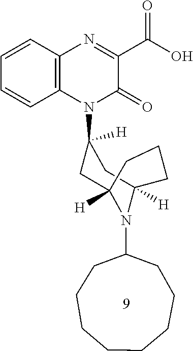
C1=CC=CC2=C1N=C(C(O)=O)C(=O)N2C1([H])CC2([H])N(C3CCCCCCCC3)C([H])(C1)CCC2
